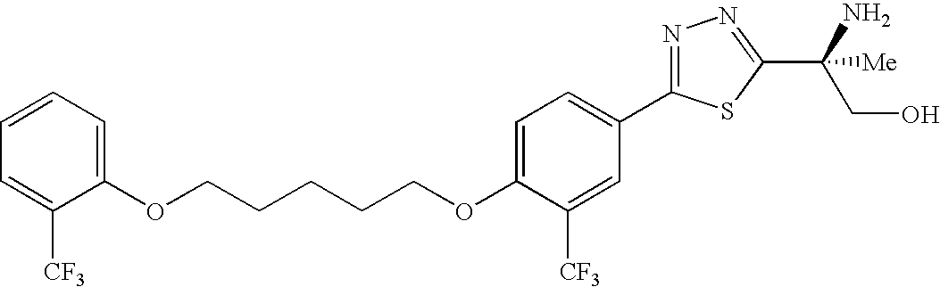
C(CCCOC1=CC=C(C2=NN=C(C(CO)([Me])N)S2)C=C1[CF3])COC1=CC=CC=C1[CF3]
